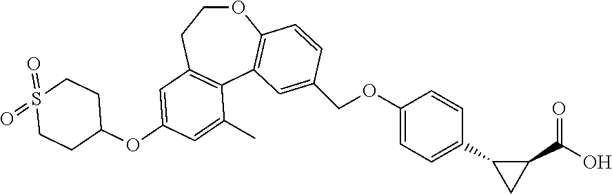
O1CCC2=C(C3=C1C=CC(COC1=CC=C(C4CC4C(O)=O)C=C1)=C3)C(C)=CC(OC1CCS(=O)(=O)CC1)=C2
